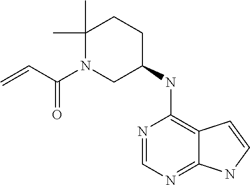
N1=CN=C2C(=C1NC1CCC(C)(C)N(C(C=C)=O)C1)C=CN2
